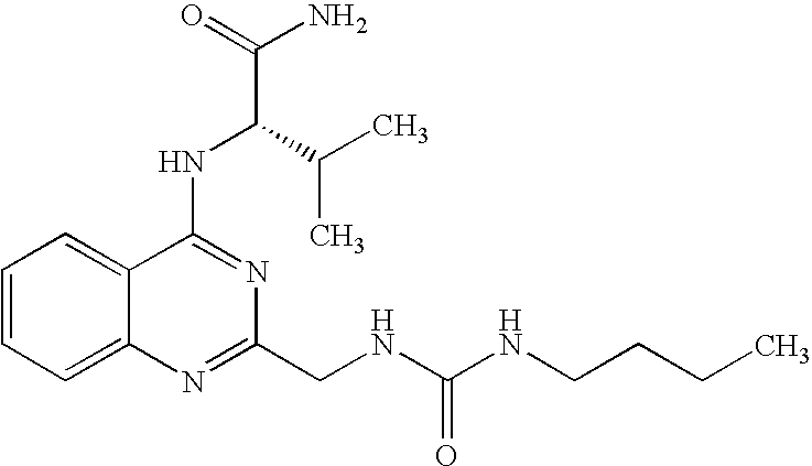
C1=CC=C2C(=C1)C(NC(C(N)=O)C(C)C)=NC(CNC(NCCCC)=O)=N2
